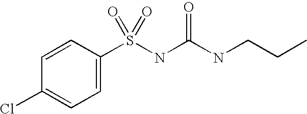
C1=CC(Cl)=CC=C1S(NC(NCCC)=O)(=O)=O
